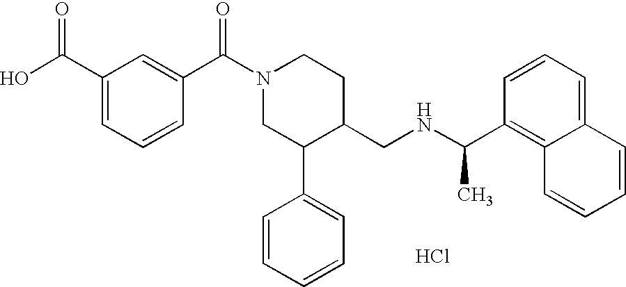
N1(C(C2=CC(C(O)=O)=CC=C2)=O)CC(C2=CC=CC=C2)C(CNC(C)C2=C3C(=CC=C2)C=CC=C3)CC1.Cl
